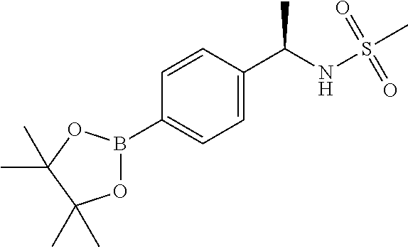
C1(B2OC(C)(C)C(C)(C)O2)=CC=C(C(NS(C)(=O)=O)C)C=C1
